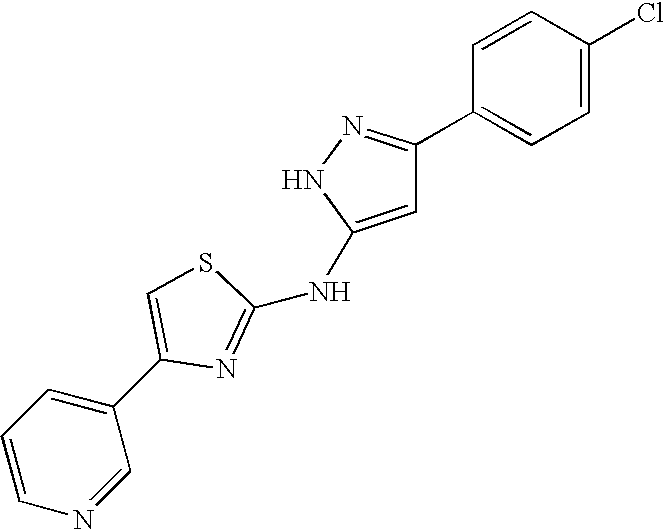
C1=CC(C2=NNC(NC3=NC(C4=CC=CN=C4)=CS3)=C2)=CC=C1Cl
